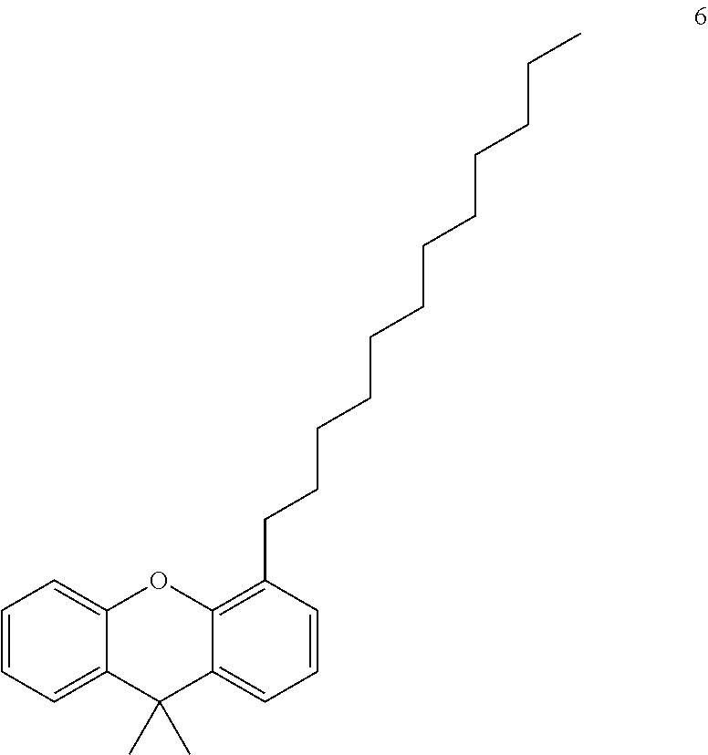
C1=CC=C2C(=C1)OC1=C(CCCCCCCCCCCC)C=CC=C1C2(C)C
